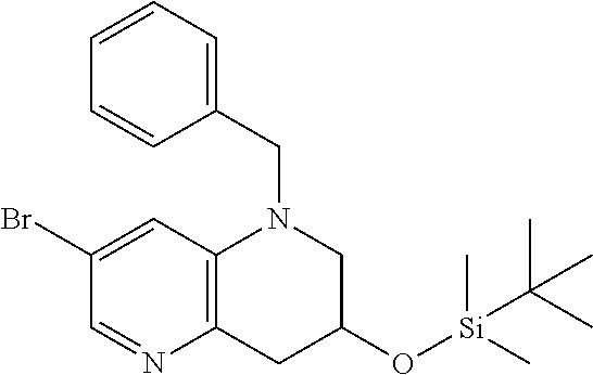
C1(Br)=CC2=C(CC(O[Si](C)(C)C(C)(C)C)CN2CC2=CC=CC=C2)N=C1
